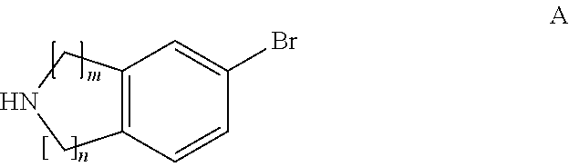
C12=C(C=CC(Br)=C1)CNC2
